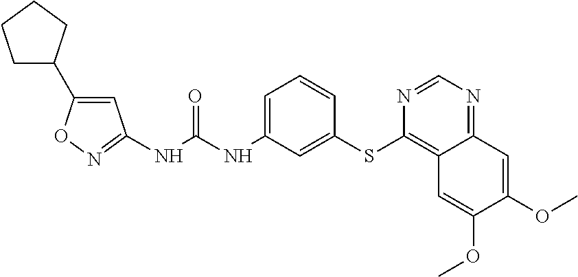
C1=C(C2CCCC2)ON=C1NC(NC1=CC=CC(SC2=C3C(=NC=N2)C=C(OC)C(OC)=C3)=C1)=O
